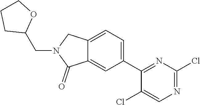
N1=C(Cl)N=C(C2=CC=C3C(=C2)C(=O)N(CC2OCCC2)C3)C(Cl)=C1
